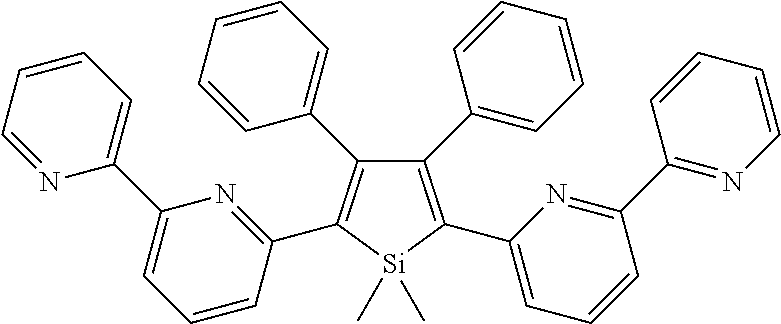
C1(C2=CC=CC=C2)=C(C2=NC(C3=CC=CC=N3)=CC=C2)[Si](C)(C)C(C2=CC=CC(C3=NC=CC=C3)=N2)=C1C1=CC=CC=C1
